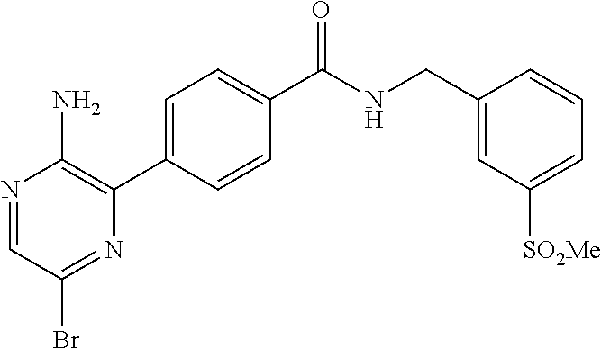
N1=CC(Br)=NC(C2=CC=C(C(NCC3=CC([SO2Me])=CC=C3)=O)C=C2)=C1N
